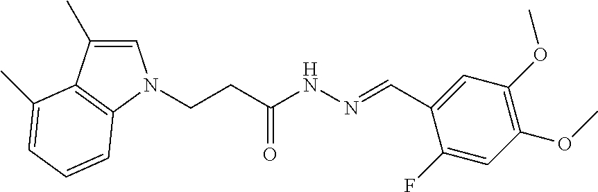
C1=C(C)C2=C(N1CCC(NN=CC1=CC(OC)=C(OC)C=C1F)=O)C=CC=C2C
